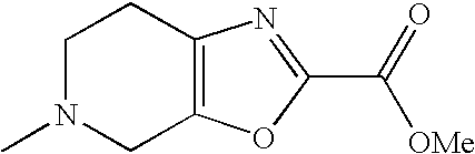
C12=C(OC(C(=O)[OMe])=N1)CN(C)CC2
